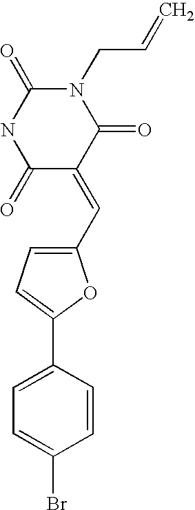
N1(CC=C)C(=O)NC(=O)C(=CC2=CC=C(C3=CC=C(Br)C=C3)O2)C1=O
